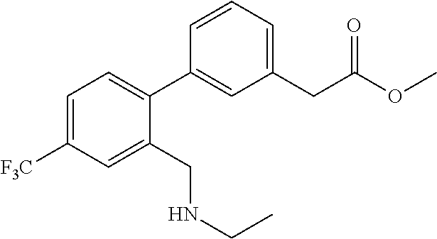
C1(CC(OC)=O)=CC=CC(C2=CC=C([F3C])C=C2CNCC)=C1
